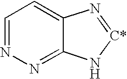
C1=NN=C2C(=C1)N=[C*]N2
